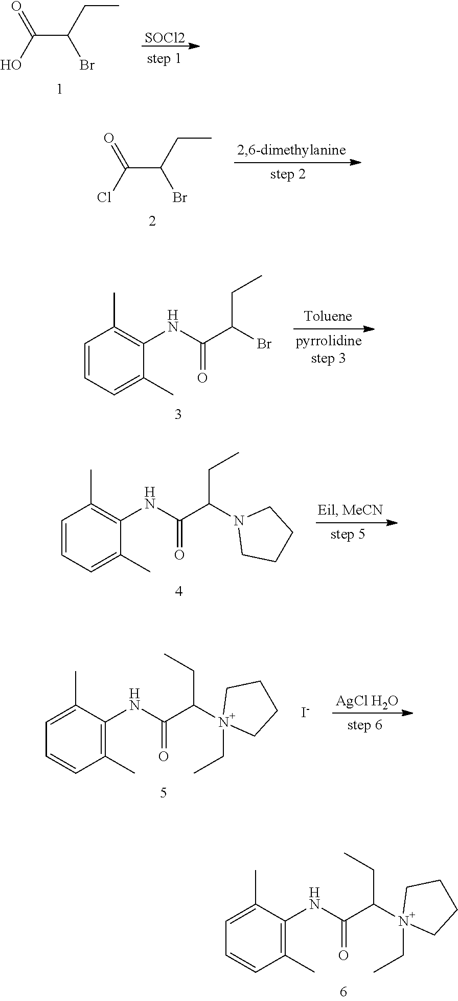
[SOCl2].OC(C(Br)CC)=O.ClC(C(Br)CC)=O.C1=CC=C(C)C(NC(C(Br)CC)=O)=C1C.C1=CC=C(C)C(NC(C(N2CCCC2)CC)=O)=C1C.[AgCl H2O].[I-].C1=C(C)C(NC(C(N2(CC)CCCC2)CC)=O)=C(C)C=C1.C1=C(C)C(NC(C(N2(CC)CCCC2)CC)=O)=C(C)C=C1
